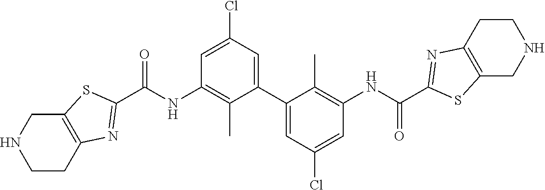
C1=C(Cl)C=C(C2=CC(Cl)=CC(NC(C3=NC4=C(S3)CNCC4)=O)=C2C)C(C)=C1NC(C1=NC2=C(S1)CNCC2)=O
